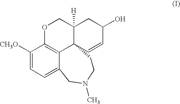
O1C2=C3C4(C([H])(C1)CC(O)C=C4)CCN(C)CC3=CC=C2[CH3O]
